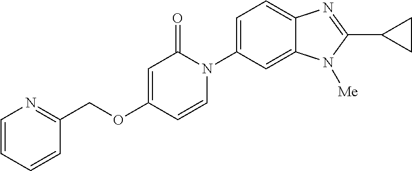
C1(COC2=CC(=O)N(C3=CC=C4C(=C3)N([Me])C(C3CC3)=N4)C=C2)=NC=CC=C1
